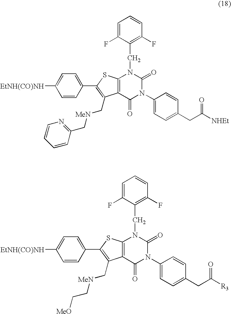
C1=CC(C2=C(C[MeN]CC3=NC=CC=C3)C3=C(S2)N(CC2=C(F)C=CC=C2F)C(=O)N(C2=CC=C(CC([NHEt])=O)C=C2)C3=O)=CC=C1[EtNH(CO)NH].C1=CC(C2=C(C[MeN]CC[MeO])C3=C(S2)N(CC2=C(F)C=CC=C2F)C(=O)N(C2=CC=C(CC([R3])=O)C=C2)C3=O)=CC=C1[EtNH(CO)NH]
